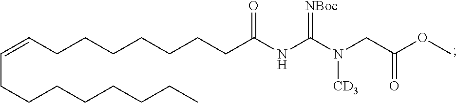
C(CCCCCCCC(NC(N(CC(OC)=O)[CD3])=[NBoc])=O)=CCCCCCCCC
